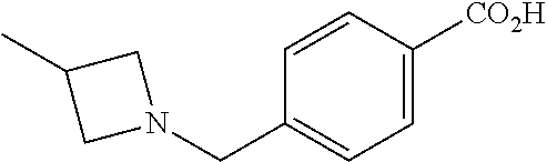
CC1CN(CC2=CC=C([CO2H])C=C2)C1
